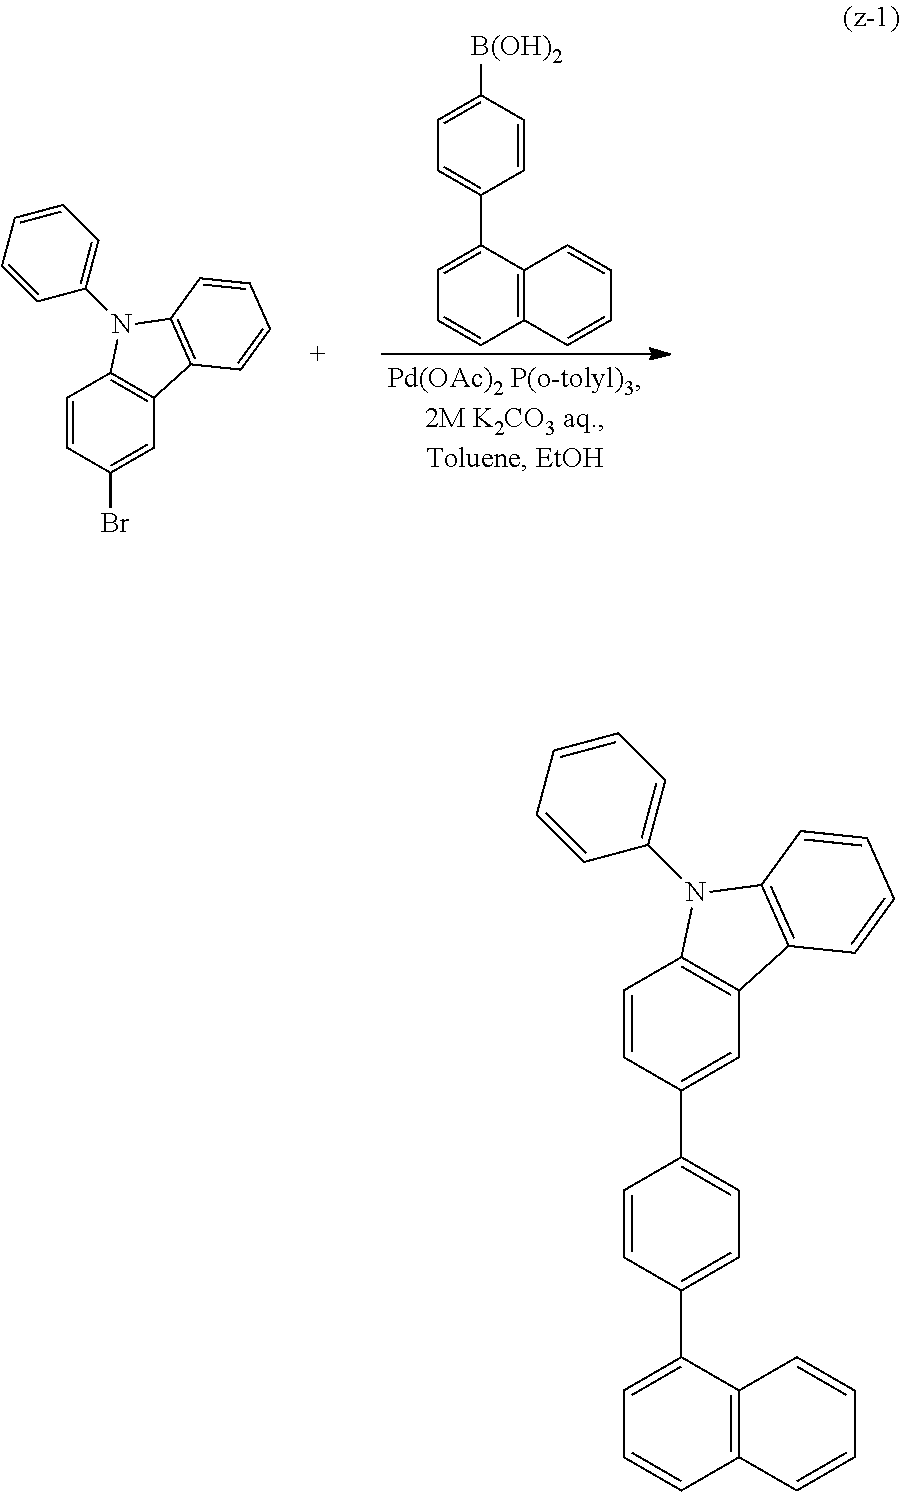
C12=C(C(C3=CC=C([B(OH)2])C=C3)=CC=C1)C=CC=C2.C1=CC(Br)=CC2=C1N(C1=CC=CC=C1)C1=C2C=CC=C1.C1=CC(C2=CC=C(C3=CC=CC4=C3C=CC=C4)C=C2)=CC2=C1N(C1=CC=CC=C1)C1=C2C=CC=C1
